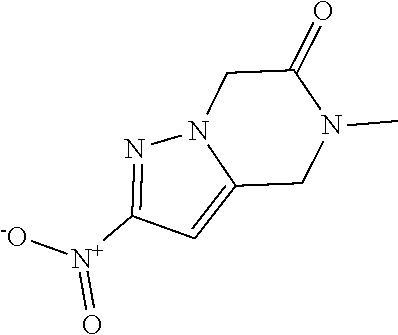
C1([N+](=O)[-O])=NN2C(=C1)CN(C)C(=O)C2
